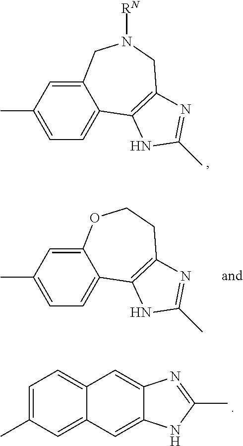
C1=C2C(=CC=C1C)C1=C(CN([RN])C2)N=C(C)N1.C1=C2C(=CC=C1C)C1=C(CCO2)N=C(C)N1.C1=C(C)C=C2C(=C1)C=C1C(=C2)NC(C)=N1
